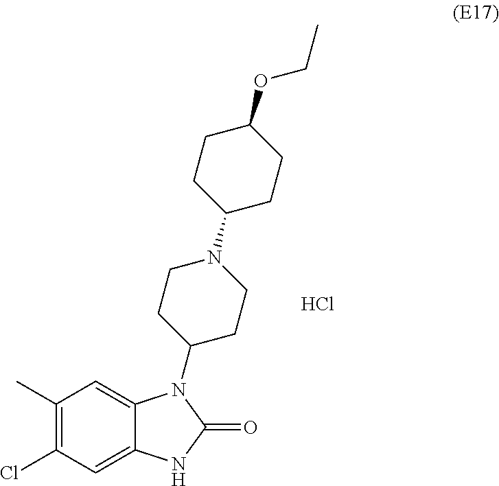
C1(C)=C(Cl)C=C2C(=C1)N(C1CCN(C3CCC(OCC)CC3)CC1)C(=O)N2.Cl
